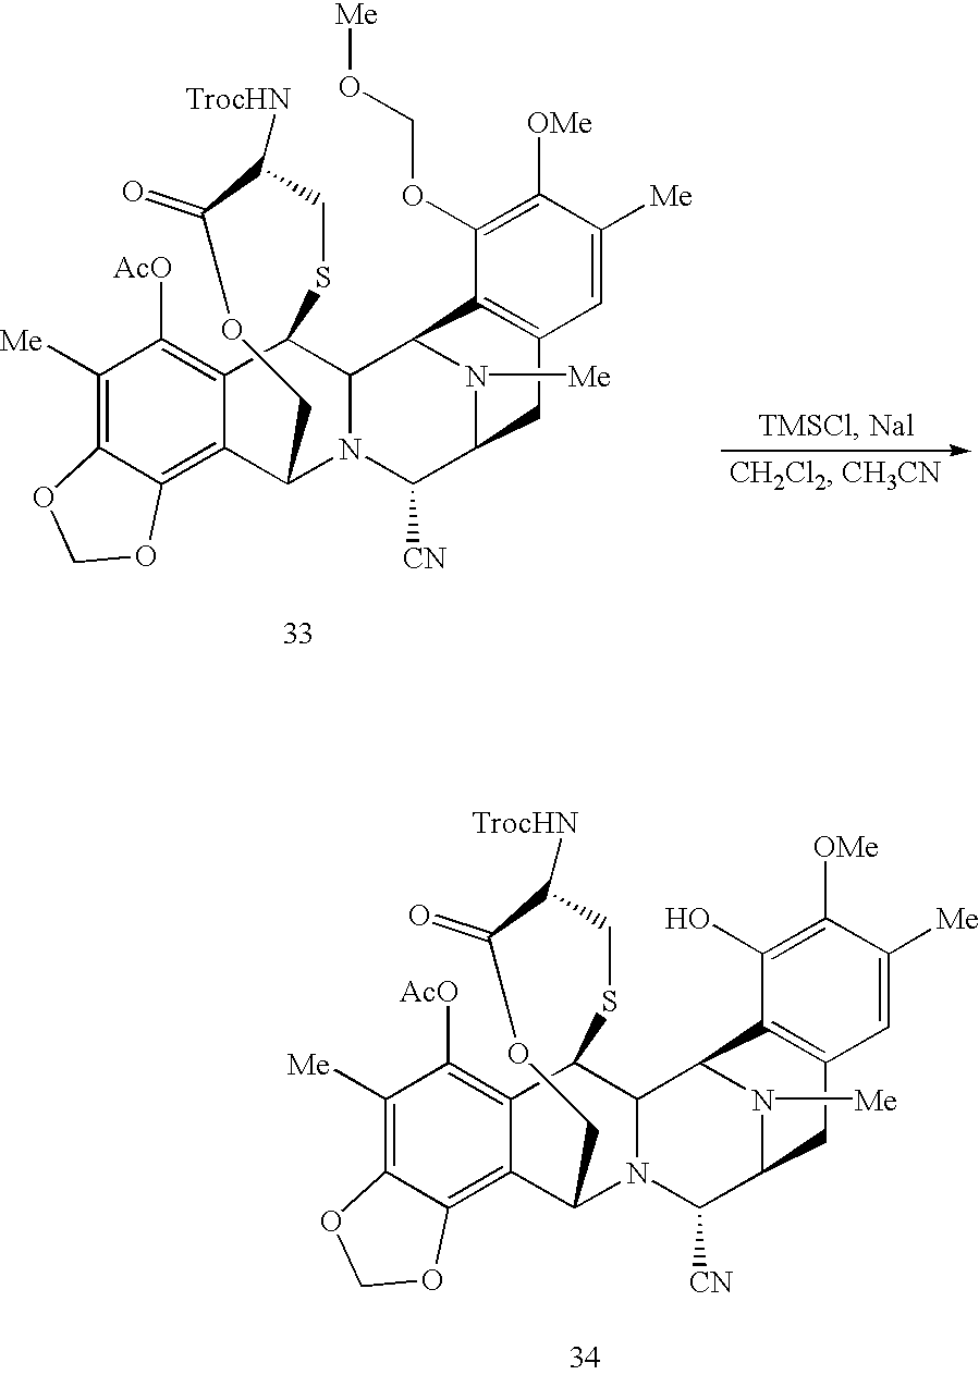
C12=C3C(=C([Me])C([AcO])=C1C1C4N(C2COC(=O)C([TrocHN])CS1)C([CN])C1N([Me])C4C2=C(C1)C=C([Me])C([OMe])=C2O)OCO3.C12=C3C(=C([Me])C([AcO])=C1C1C4N(C2COC(=O)C([TrocHN])CS1)C([CN])C1N([Me])C4C2=C(C1)C=C([Me])C([OMe])=C2OCO[Me])OCO3
